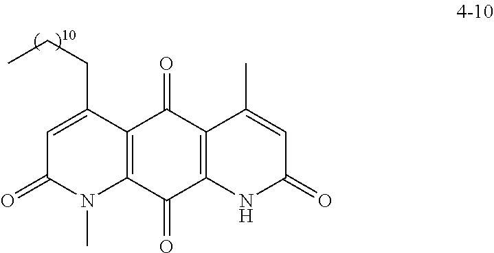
C1=C(CCC)C2=C(N(C)C1=O)C(=O)C1=C(C2=O)C(C)=CC(=O)N1
